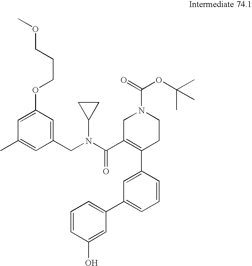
C1=C(OCCCOC)C=C(CN(C(C2=C(C3=CC(C4=CC=CC(O)=C4)=CC=C3)CCN(C(=O)OC(C)(C)C)C2)=O)C2CC2)C=C1C
